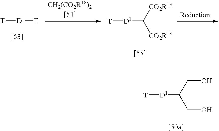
[T][D1][T].[CH2(CO2R18)2[54]].[T][D1]C([CO2R18])[CO2R18].[T][D1]C(CO)CO
